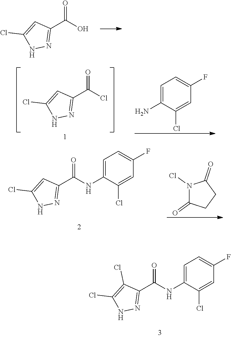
C1(C(NC2=CC=C(F)C=C2Cl)=O)=NNC(Cl)=C1Cl.C1(C(O)=O)=NNC(Cl)=C1.C1(C(Cl)=O)=NNC(Cl)=C1.C1=C(N)C(Cl)=CC(F)=C1.C1(C(NC2=CC=C(F)C=C2Cl)=O)=NNC(Cl)=C1.N1(Cl)C(=O)CCC1=O
